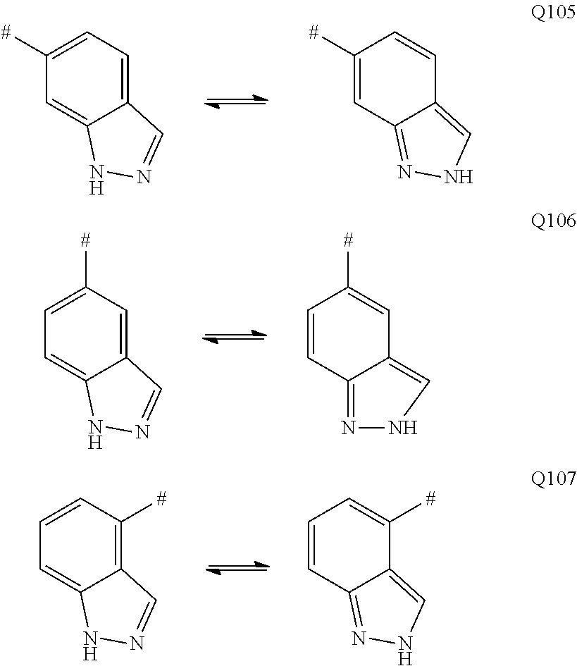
C12=CC=C([#])C=C1NN=C2.C12=CNN=C1C=C([#])C=C2.C12=CC([#])=CC=C1NN=C2.C12=CNN=C1C=CC([#])=C2.C12=C([#])C=CC=C1NN=C2.C12=CNN=C1C=CC=C2[#]
